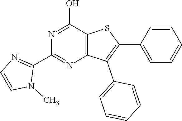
N1=C(O)C2=C(N=C1C1=NC=CN1C)C(C1=CC=CC=C1)=C(C1=CC=CC=C1)S2
